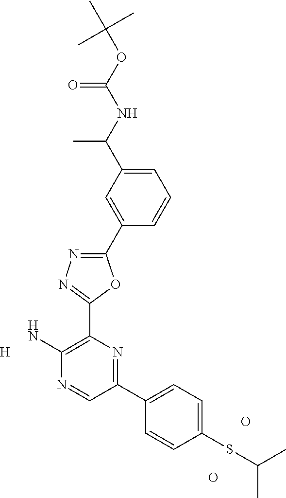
[H].C1(C2=CC(C(C)NC(=O)OC(C)(C)C)=CC=C2)=NN=C(C2=C(N)N=CC(C3=CC=C(SC(C)C)C=C3)=N2)O1.O.O
